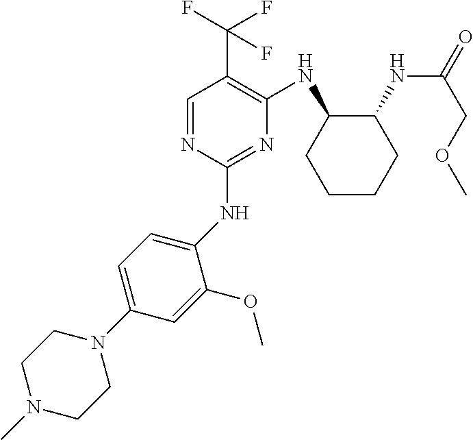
C1(NC2=CC=C(N3CCN(C)CC3)C=C2OC)=NC(NC2CCCCC2NC(=O)COC)=C(C(F)(F)F)C=N1
